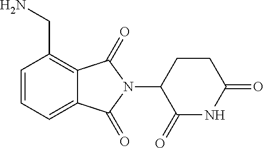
C1=CC=C2C(=C1CN)C(=O)N(C1C(=O)NC(=O)CC1)C2=O
